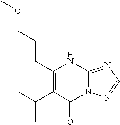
N12C(=NC=N1)NC(C=CCOC)=C(C(C)C)C2=O
